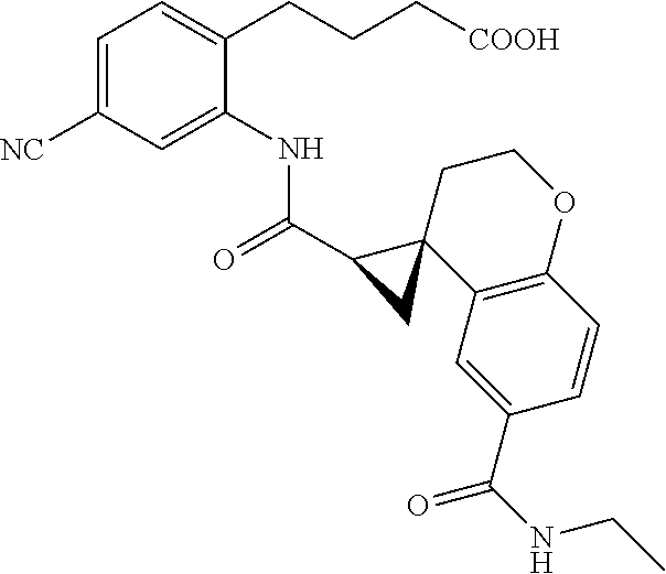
C1(C(=O)NC2=CC([NC])=CC=C2CCC[COOH])C2(C3=C(OCC2)C=CC(C(NCC)=O)=C3)C1
